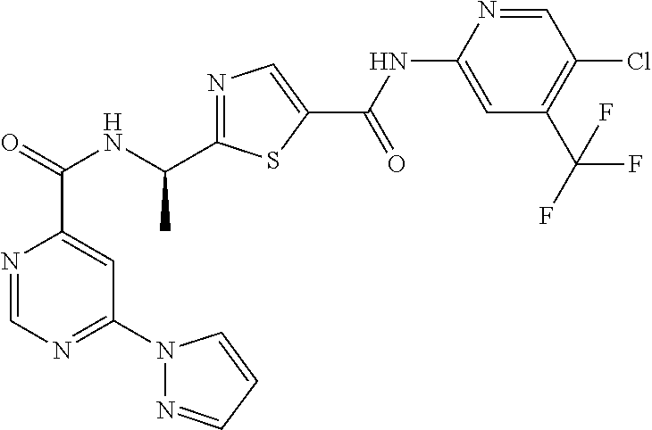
N1=CN=C(N2N=CC=C2)C=C1C(NC(C1=NC=C(C(=O)NC2=CC(C(F)(F)F)=C(Cl)C=N2)S1)C)=O
